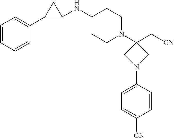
C1=CC=CC(C2C(NC3CCN(C4(C[CN])CN(C5=CC=C([CN])C=C5)C4)CC3)C2)=C1
